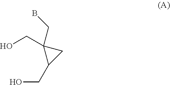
C1(CO)(CB)C(CO)C1
